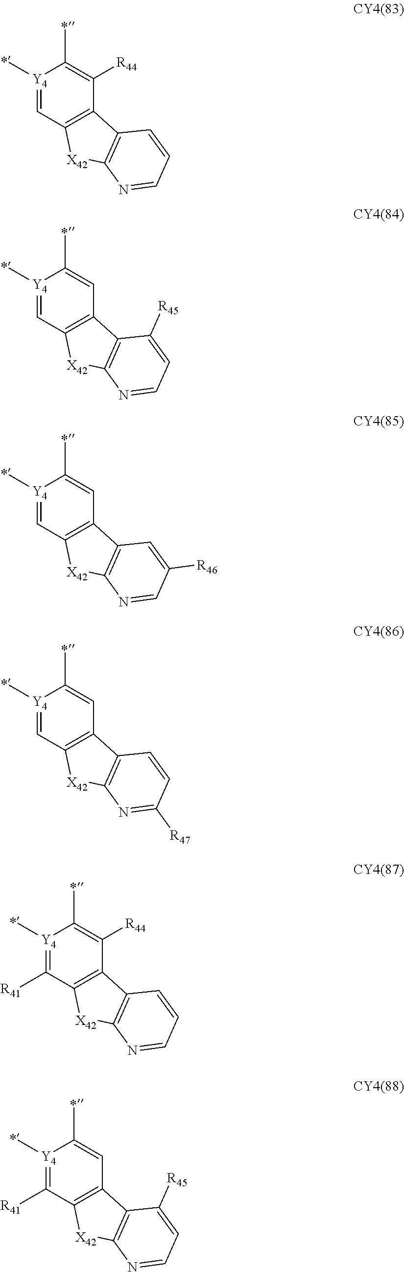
[Y4]1(C)=CC2=C(C([R44])=C1C)C1=C([X42]2)N=CC=C1.[Y4]1(C)=CC2=C(C=C1C)C1=C([X42]2)N=CC=C1[R45].[Y4]1(C)=CC2=C(C=C1C)C1=C([X42]2)N=CC([R46])=C1.[Y4]1(C)=CC2=C(C=C1C)C1=C([X42]2)N=C([R47])C=C1.[Y4]1(C)=C([R41])C2=C(C([R44])=C1C)C1=C([X42]2)N=CC=C1.[Y4]1(C)=C([R41])C2=C(C=C1C)C1=C([X42]2)N=CC=C1[R45]
